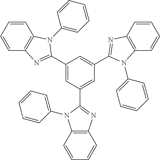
C12=C(N(C3=CC=CC=C3)C(C3=CC(C4=NC5=C(C=CC=C5)N4C4=CC=CC=C4)=CC(C4=NC5=C(C=CC=C5)N4C4=CC=CC=C4)=C3)=N1)C=CC=C2
